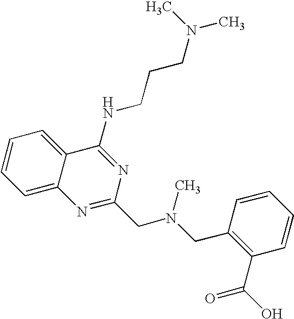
C1=C2C(=CC=C1)C(NCCCN(C)C)=NC(CN(CC1=C(C(O)=O)C=CC=C1)C)=N2
